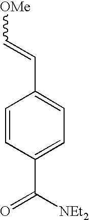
C1=CC(C(=O)[NEt2])=CC=C1C=C[OMe]
